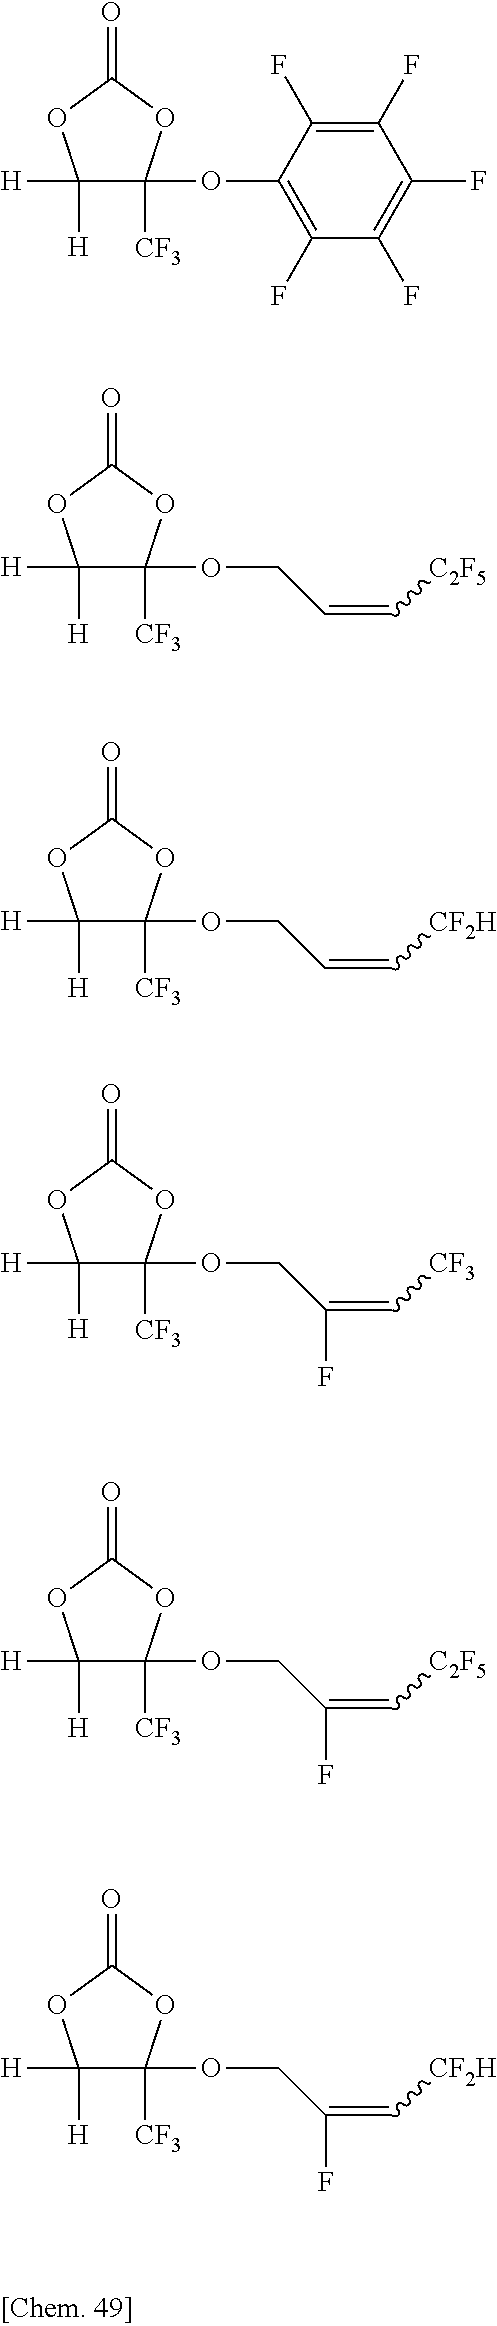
C1([H])([H])C(OC2=C(F)C(F)=C(F)C(F)=C2F)([CF3])OC(=O)O1.C1([H])([H])C(OCC=C[C2F5])([CF3])OC(=O)O1.C1([H])([H])C(OCC=C[CF2H])([CF3])OC(=O)O1.C1([H])([H])C(OCC(=C[CF3])F)([CF3])OC(=O)O1.C1([H])([H])C(OCC(=C[C2F5])F)([CF3])OC(=O)O1.C1([H])([H])C(OCC(=C[CF2H])F)([CF3])OC(=O)O1
